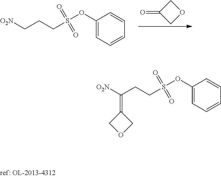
C1(OS(CCC[O2N])(=O)=O)=CC=CC=C1.C1(=O)COC1.C1(OS(CCC([O2N])=C2COC2)(=O)=O)=CC=CC=C1
